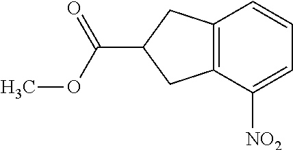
C12=C(C([NO2])=CC=C1)CC(C(OC)=O)C2
